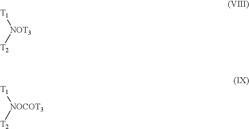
[T1][NOT3][T2].[T1][NOCOT3][T2]
